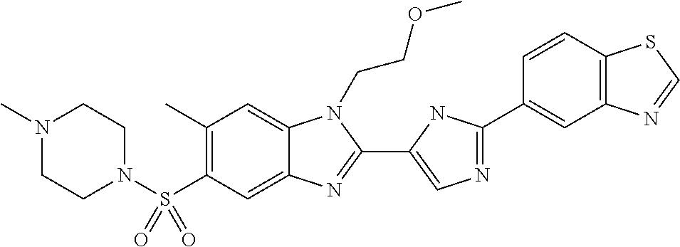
C1(C)=C(S(N2CCN(C)CC2)(=O)=O)C=C2C(=C1)N(CCOC)C(C1=CN=C(C3=CC4=C(C=C3)SC=N4)N1)=N2
